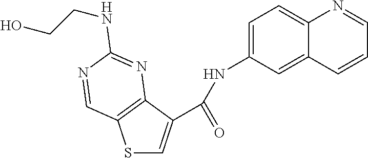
S1C=C(C(=O)NC2=CC=C3C(=C2)C=CC=N3)C2=C1C=NC(NCCO)=N2
